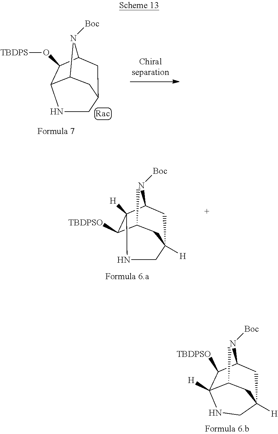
C1(C)C([TBDPSO])C2([H])NCC([H])(CC2N[Boc])C1.C1(C)C2([H])C([TBDPSO])C(N[Boc])CC([H])(C1)CN2.C12C3C(O[TBDPS])C(CC(C1)CN3)N2[Boc]
